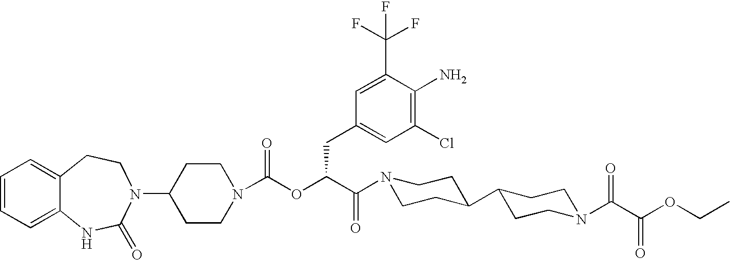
C1=CC=C2C(=C1)CCN(C1CCN(C(OC(C(N3CCC(C4CCN(C(C(OCC)=O)=O)CC4)CC3)=O)CC3=CC(Cl)=C(N)C(C(F)(F)F)=C3)=O)CC1)C(=O)N2
